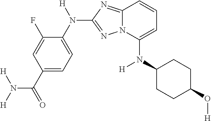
C1(F)=CC(C(=O)N([H])[H])=CC=C1N([H])C1=NN2C(=N1)C=CC=C2N(C1CCC(O[H])CC1)[H]
